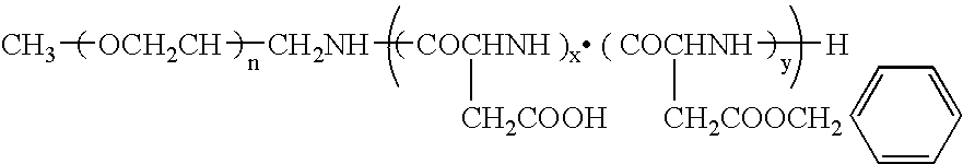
C[OCH2CH][CH2NH][COCHNH )x ( COCHNH]([H])([CH2COOCH2])[CH2COOH].C1=CC=CC=C1
